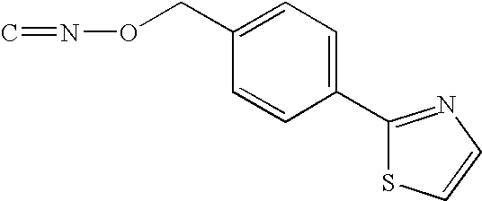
C1(C2=NC=CS2)=CC=C(CON=C)C=C1
